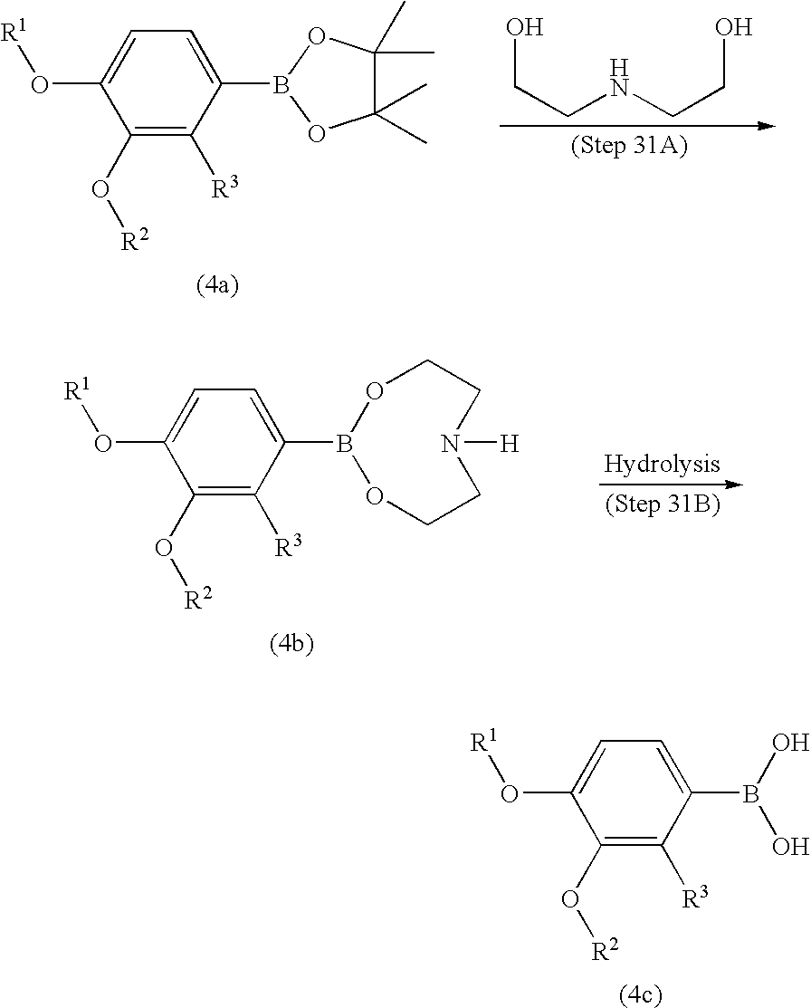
OCCNCCO.C1=C(B2OC(C)(C)C(C)(C)O2)C([R3])=C(O[R2])C(O[R1])=C1.C1=C(B2OCCN([H])CCO2)C([R3])=C(O[R2])C(O[R1])=C1.C1=C(B(O)O)C([R3])=C(O[R2])C(O[R1])=C1
